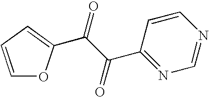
C1=CC=C(C(=O)C(C2=NC=NC=C2)=O)O1
